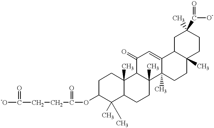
C1C(OC(=O)CCC([-O])=O)C(C)(C)C2C(C)(C1)C1C(C)(CC2)C2(C)C(=CC1=O)C1C(C)(CC2)CCC(C)(C(=O)[O-])C1
